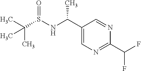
CC(S(NC(C1=CN=C(C(F)F)N=C1)C)=O)(C)C
